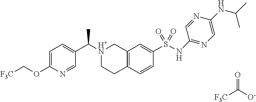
[F3C]C(=O)[O-].[F3C]COC1=CC=C(C([H+N]2CCC3=C(C2)C=C(S(NC2=NC=C(NC(C)C)N=C2)(=O)=O)C=C3)C)C=N1
